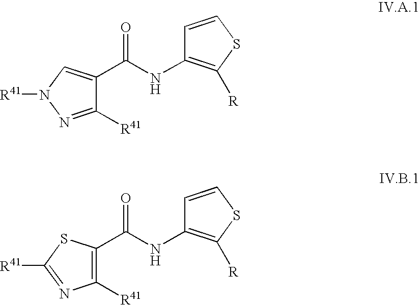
C1([R41])=NN([R41])C=C1C(NC1=C([R])SC=C1)=O.C1([R41])=C(C(NC2=C([R])SC=C2)=O)SC([R41])=N1
